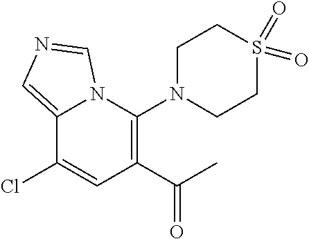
C12=CN=CN1C(N1CCS(=O)(=O)CC1)=C(C(=O)C)C=C2Cl
